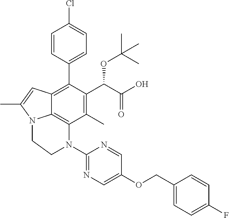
C1=CC(C2=C3C4=C(C(C)=C2C(C(O)=O)OC(C)(C)C)N(C2=NC=C(OCC5=CC=C(F)C=C5)C=N2)CCN4C(C)=C3)=CC=C1Cl
